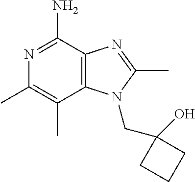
CC1=C(C)N=C(N)C2=C1N(CC1(O)CCC1)C(C)=N2
